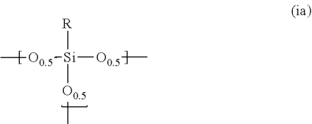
C[O0.5][Si]([R])([O0.5]C)[O0.5]C
